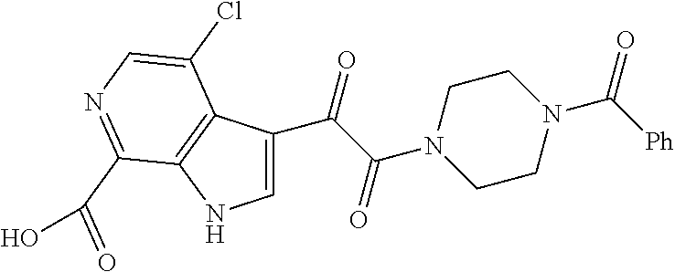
C(C(=O)N1CCN(C(=O)[Ph])CC1)(=O)C1=CNC2=C1C(Cl)=CN=C2C(=O)O
